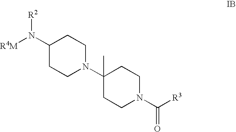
[R4M]N(C1CCN(C2(C)CCN(C([R3])=O)CC2)CC1)[R2]
